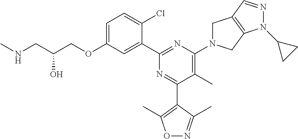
C1=C(OCC(CNC)O)C=C(C2=NC(N3CC4=C(C3)N(C3CC3)N=C4)=C(C)C(C3=C(C)ON=C3C)=N2)C(Cl)=C1
